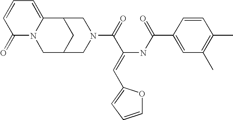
C1=CC(=O)N2C(=C1)C1CC(C2)CN(C(=O)C(=CC2=CC=CO2)NC(C2=CC(C)=C(C)C=C2)=O)C1
